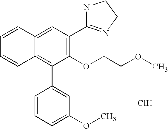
C1=CC2=CC(C3=NCCN3)=C(OCCOC)C(C3=CC(OC)=CC=C3)=C2C=C1.Cl
